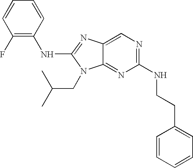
C1=CC(F)=C(NC2=NC3=CN=C(NCCC4=CC=CC=C4)N=C3N2CC(C)C)C=C1
